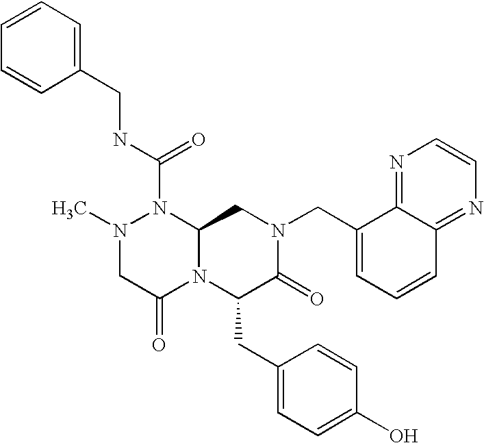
N1(C(NCC2=CC=CC=C2)=O)N(C)CC(=O)N2C1CN(CC1=CC=CC3=NC=CN=C13)C(=O)C2CC1=CC=C(O)C=C1
